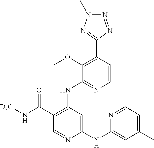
C1(C(=O)N[D3C])=C(NC2=NC=CC(C3=NN(C)N=N3)=C2OC)C=C(NC2=CC(C)=CC=N2)N=C1
